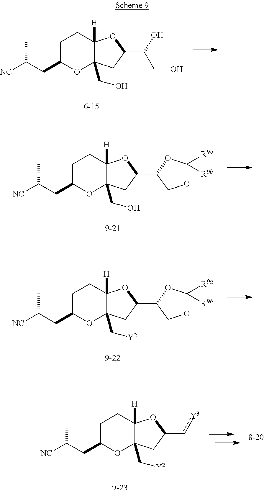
C12([H])C(CO)(CC(C(CO)O)O1)OC(CC([NC])C)CC2.C12([H])C(CO)(CC(C3COC([R9a])([R9b])O3)O1)OC(CC([NC])C)CC2.C12([H])C(C[Y2])(CC(C3COC([R9a])([R9b])O3)O1)OC(CC([NC])C)CC2.C12([H])C(C[Y2])(CC(c[Y3])O1)OC(CC([NC])C)CC2
